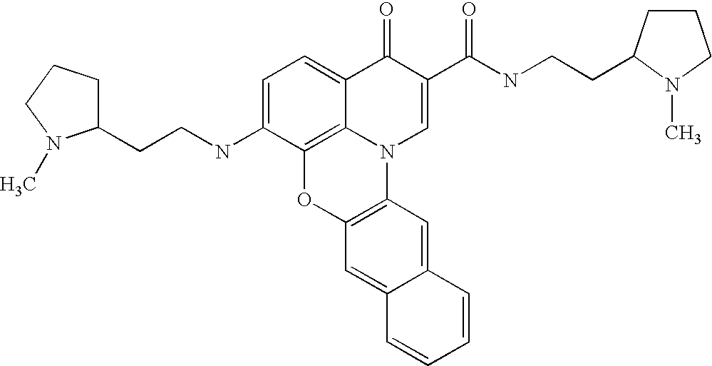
C1=C(NCCC2CCCN2C)C2=C3C(=C1)C(=O)C(C(=O)NCCC1CCCN1C)=CN3C1=C(O2)C=C2C(=C1)C=CC=C2
